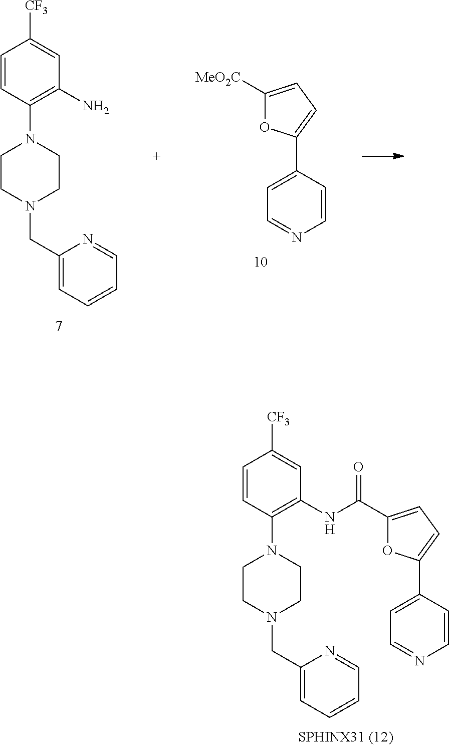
C1(C(NC2=C(N3CCN(CC4=CC=CC=N4)CC3)C=CC([CF3])=C2)=O)=CC=C(C2=CC=NC=C2)O1.C1([MeO2C])=CC=C(C2=CC=NC=C2)O1.C1=CC(N2CCN(CC3=CC=CC=N3)CC2)=C(N)C=C1[CF3]
